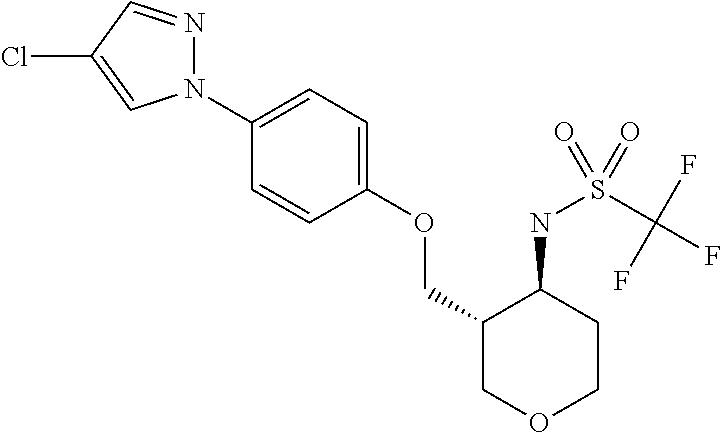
N1(C2=CC=C(OCC3COCCC3NS(C(F)(F)F)(=O)=O)C=C2)N=CC(Cl)=C1
